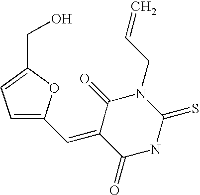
C1=C(C=C2C(=O)NC(=S)N(CC=C)C2=O)OC(CO)=C1
